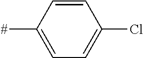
C1([#])=CC=C(Cl)C=C1
